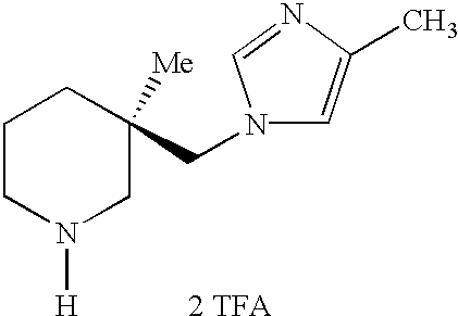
C1CN([H])CC([Me])(CN2C=C(C)N=C2)C1.[2 TFA]
